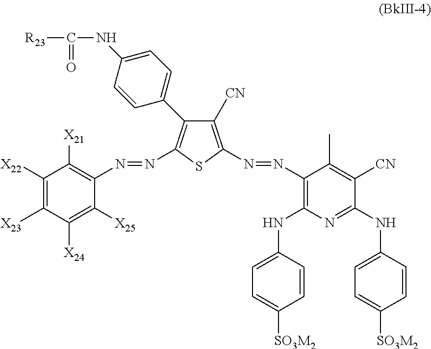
C1=CC(NC2=C(N=NC3=C([CN])C(C4=CC=C(NC(=O)[R23])C=C4)=C(N=NC4=C([X21])C([X22])=C([X23])C([X24])=C4[X25])S3)C(C)=C([CN])C(NC3=CC=C([SO3M2])C=C3)=N2)=CC=C1[SO3M2]
